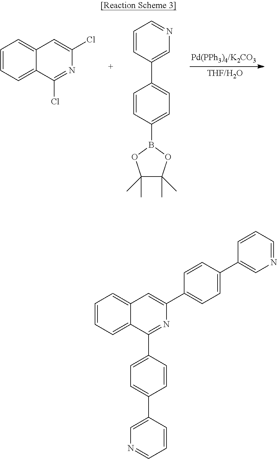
C1=CC(C2=CC=C(B3OC(C)(C)C(C)(C)O3)C=C2)=CN=C1.C1=CC=C2C(=C1)C=C(Cl)N=C2Cl.C1=CC=C2C(=C1)C=C(C1=CC=C(C3=CN=CC=C3)C=C1)N=C2C1=CC=C(C2=CN=CC=C2)C=C1
